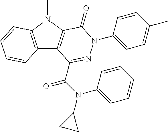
C12=C(N(C)C3=C1C(C(N(C1=CC=CC=C1)C1CC1)=O)=NN(C1=CC=C(C)C=C1)C3=O)C=CC=C2
